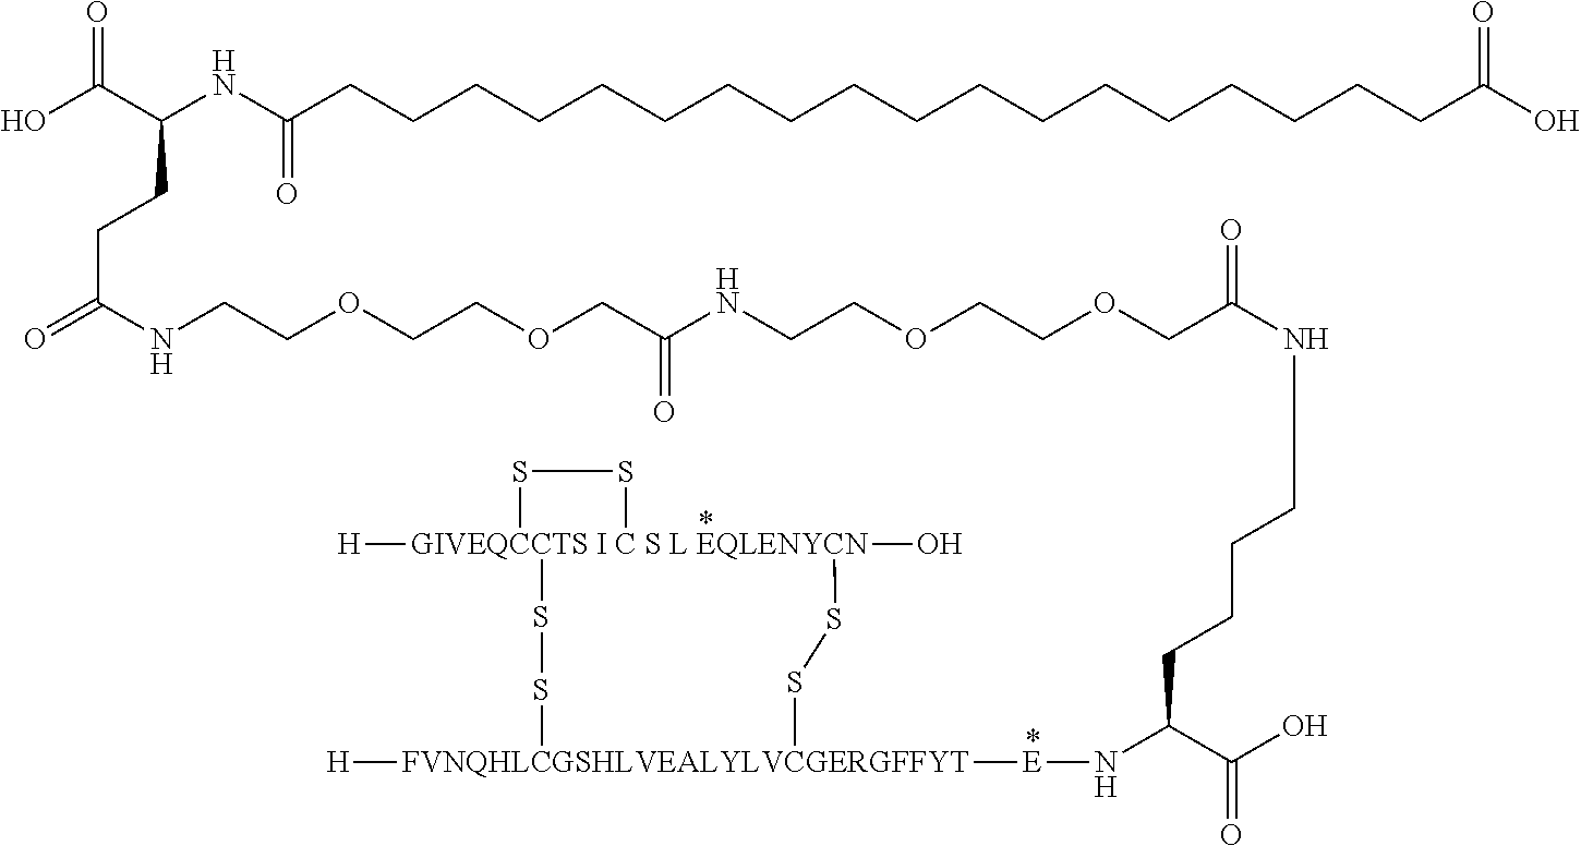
[GIVEQCCTS I C S L EQLENYCN]12([H])(O)(SS[FVNQHLCGSHLVEALYLVCGERGFFYT]([H])([E]NC(C(O)=O)CCCCNC(COCCOCCNC(COCCOCCNC(=O)CCC(C(O)=O)NC(CCCCCCCCCCCCCCCCCCC(O)=O)=O)=O)=O)SS1)SS2
